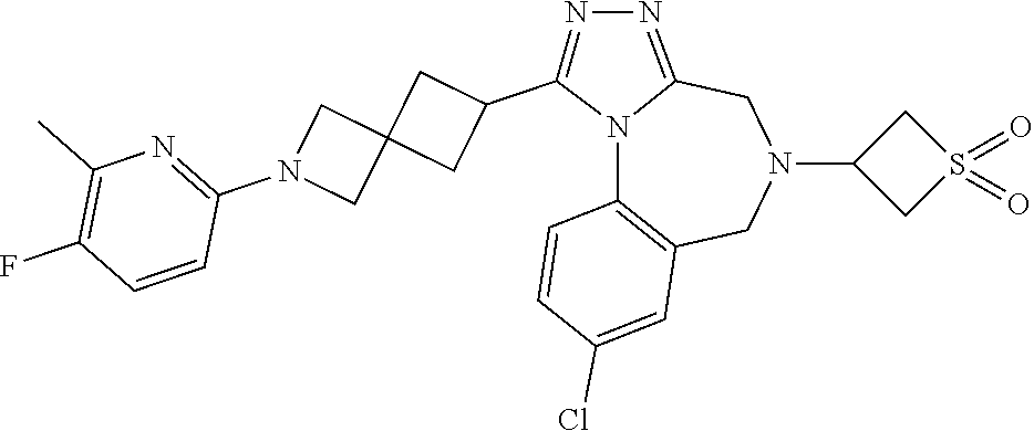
N12C3=C(CN(C4CS(=O)(=O)C4)CC1=NN=C2C1CC2(C1)CN(C1=NC(C)=C(F)C=C1)C2)C=C(Cl)C=C3
